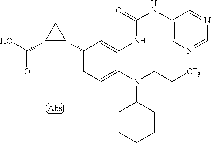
C1(C2CC2C(O)=O)=CC=C(N(C2CCCCC2)CC[CF3])C(NC(=O)NC2=CN=CN=C2)=C1
